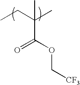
CCC(C)(C(=O)OC[CF3])C
